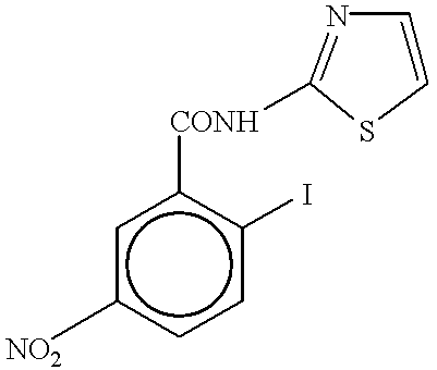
c1c([NO2])ccc(I)c1[CONH]C1=NC=CS1
